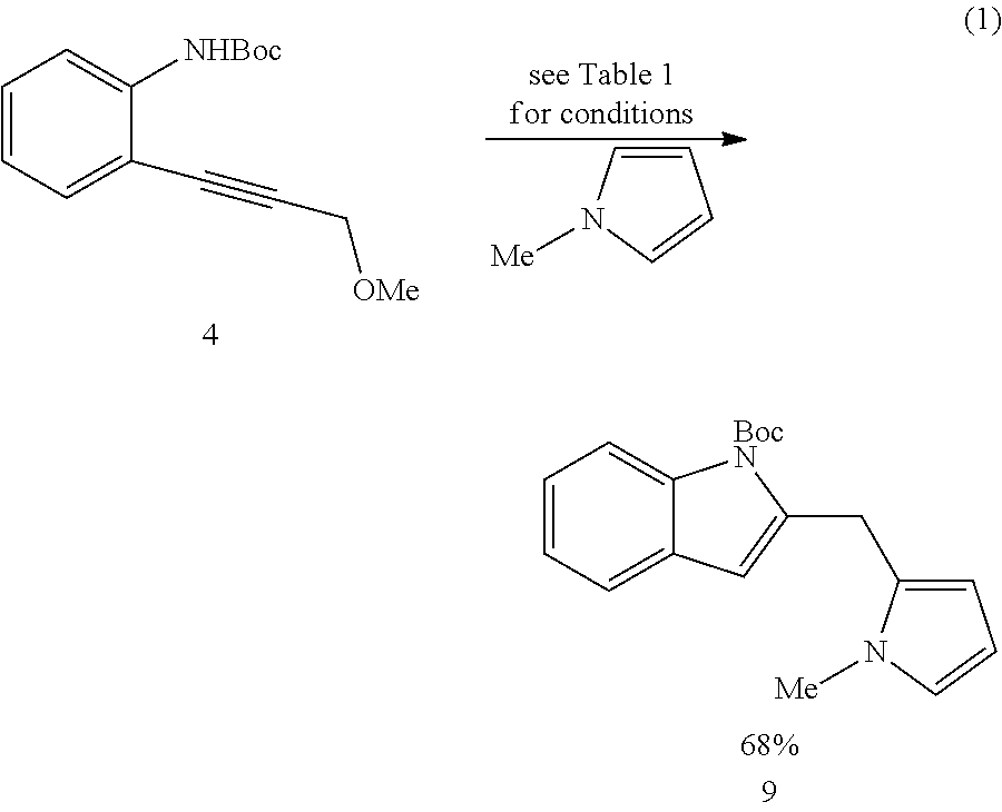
C1=CC=C2C(=C1)[BocN]C(CC1=CC=CN1[Me])=C2.C1=CC=CN1[Me].C1=CC=C(C#CC[OMe])C([NHBoc])=C1
